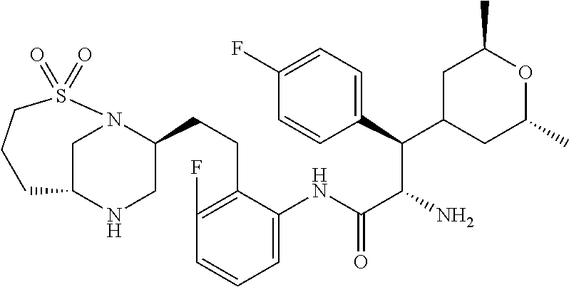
C1C2NCC(CCC3=C(F)C=CC=C3NC(C(N)C(C3=CC=C(F)C=C3)C3CC(C)OC(C)C3)=O)N1S(=O)(=O)CCC2
